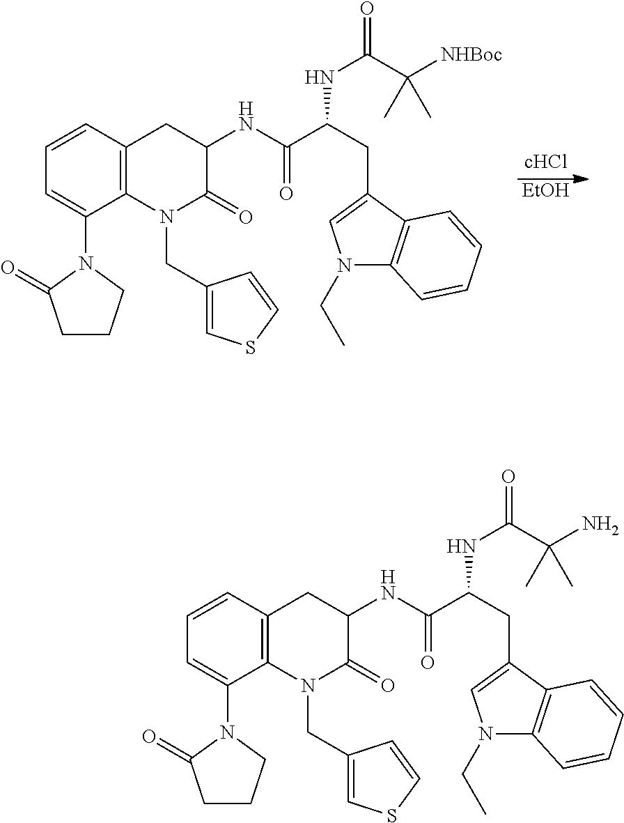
[EtOH].C1=CC2=C(C(N3CCCC3=O)=C1)N(CC1=CSC=C1)C(=O)C(NC(=O)C(CC1=CN(CC)C3=C1C=CC=C3)NC(C(C)([NHBoc])C)=O)C2.C1=CC2=C(C(N3CCCC3=O)=C1)N(CC1=CSC=C1)C(=O)C(NC(=O)C(CC1=CN(CC)C3=C1C=CC=C3)NC(C(C)(N)C)=O)C2
